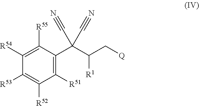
C1([R51])=C(C(C(C[Q])[R1])(C#N)C#N)C([R55])=C([R54])C([R53])=C1[R52]
